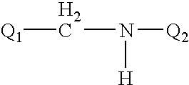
[Q1]CN([H])[Q2]
